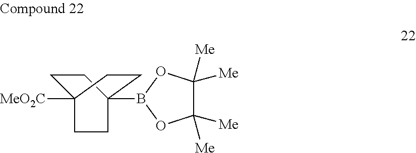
[MeO2C]C12CCC(B3OC([Me])([Me])C([Me])([Me])O3)(CC1)CC2
